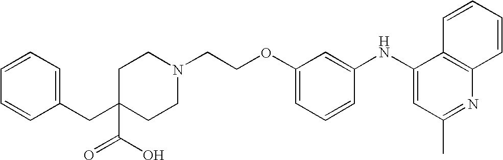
C(COC1=CC=CC(NC2=CC(C)=NC3=C2C=CC=C3)=C1)N1CCC(CC2=CC=CC=C2)(C(O)=O)CC1
